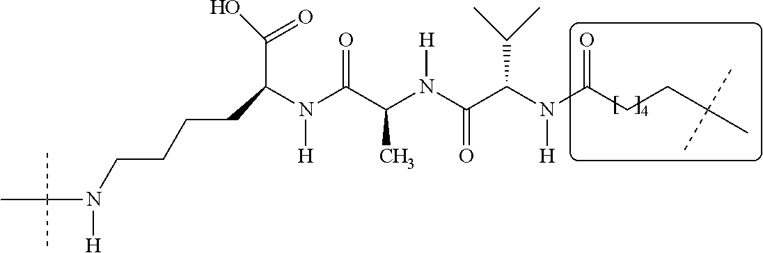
C(N(CCCCC(N([H])C(C(N(C(C(N(C(CCC(C)(C)C)=O)[H])C(C)C)=O)[H])C)=O)C(=O)O)[H])(C)(C)C
